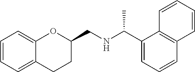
C1=CC=C2C(=C1)OC(CNC(C1=CC=CC3=C1C=CC=C3)C)CC2
